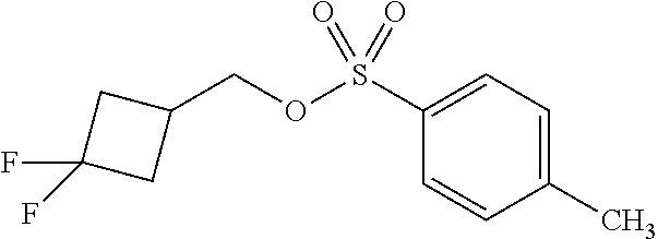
C1(C)=CC=C(S(OCC2CC(F)(F)C2)(=O)=O)C=C1
